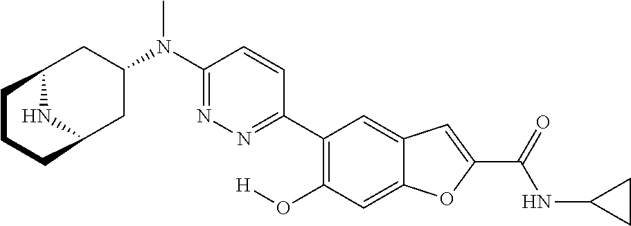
N(C)(C1=NN=C(C2=C(O[H])C=C3C(=C2)C=C(C(=O)NC2CC2)O3)C=C1)C1CC2NC(C1)CCC2
